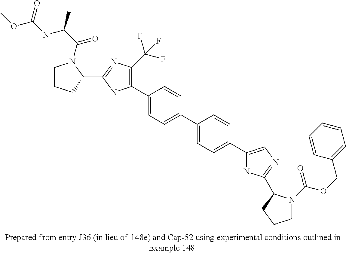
C1(C2=CC=C(C3=CC=C(C4=CN=C(C5N(C(OCC6=CC=CC=C6)=O)CCC5)N4)C=C3)C=C2)=C(C(F)(F)F)N=C(C2N(C(C(NC(=O)OC)C)=O)CCC2)N1
